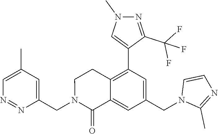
C1(CN2C(=O)C3=CC(CN4C(C)=NC=C4)=CC(C4=CN(C)N=C4C(F)(F)F)=C3CC2)=CC(C)=CN=N1
